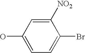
C1(O)=CC=C(Br)C([NO2])=C1
